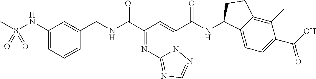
C1(NS(C)(=O)=O)=CC=CC(CNC(C2=NC3=NC=NN3C(C(NC3C4=CC=C(C(O)=O)C(C)=C4CC3)=O)=C2)=O)=C1
